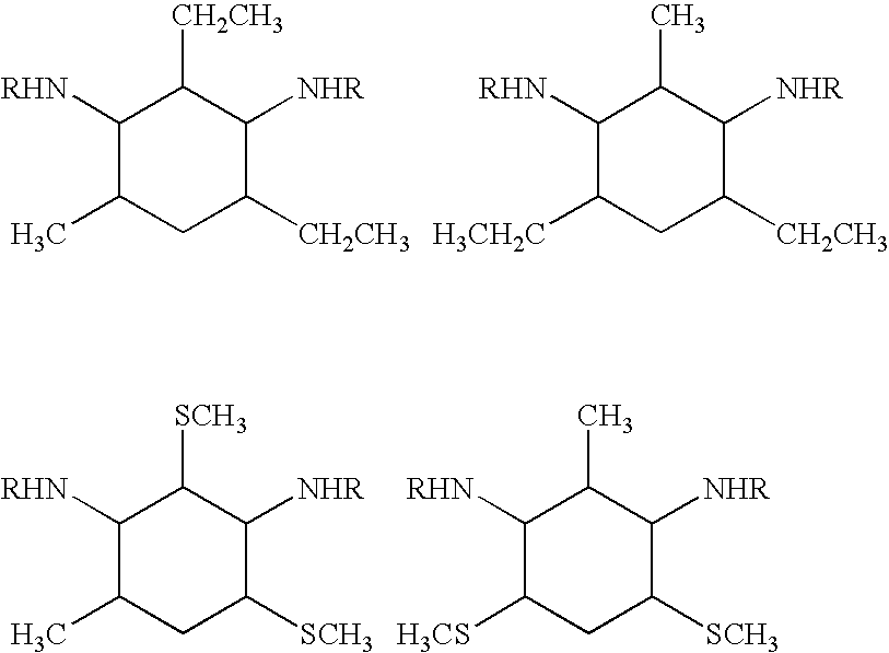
C1([RHN])C(C)CC([CH2CH3])C([NHR])C1[CH2CH3].C1([RHN])C([H3CH2C])CC([CH2CH3])C([NHR])C1C.C1([RHN])C(C)CC([SCH3])C([NHR])C1[SCH3].C1([RHN])C([H3CS])CC([SCH3])C([NHR])C1C
